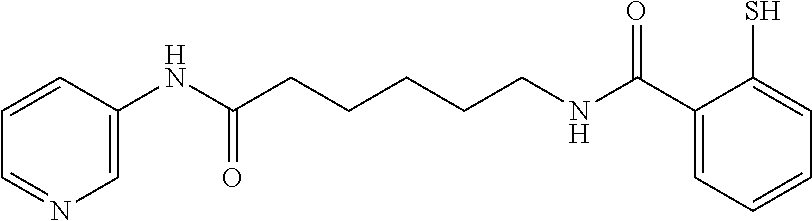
C1=C(NC(CCCCCNC(C2=CC=CC=C2S)=O)=O)C=CC=N1
